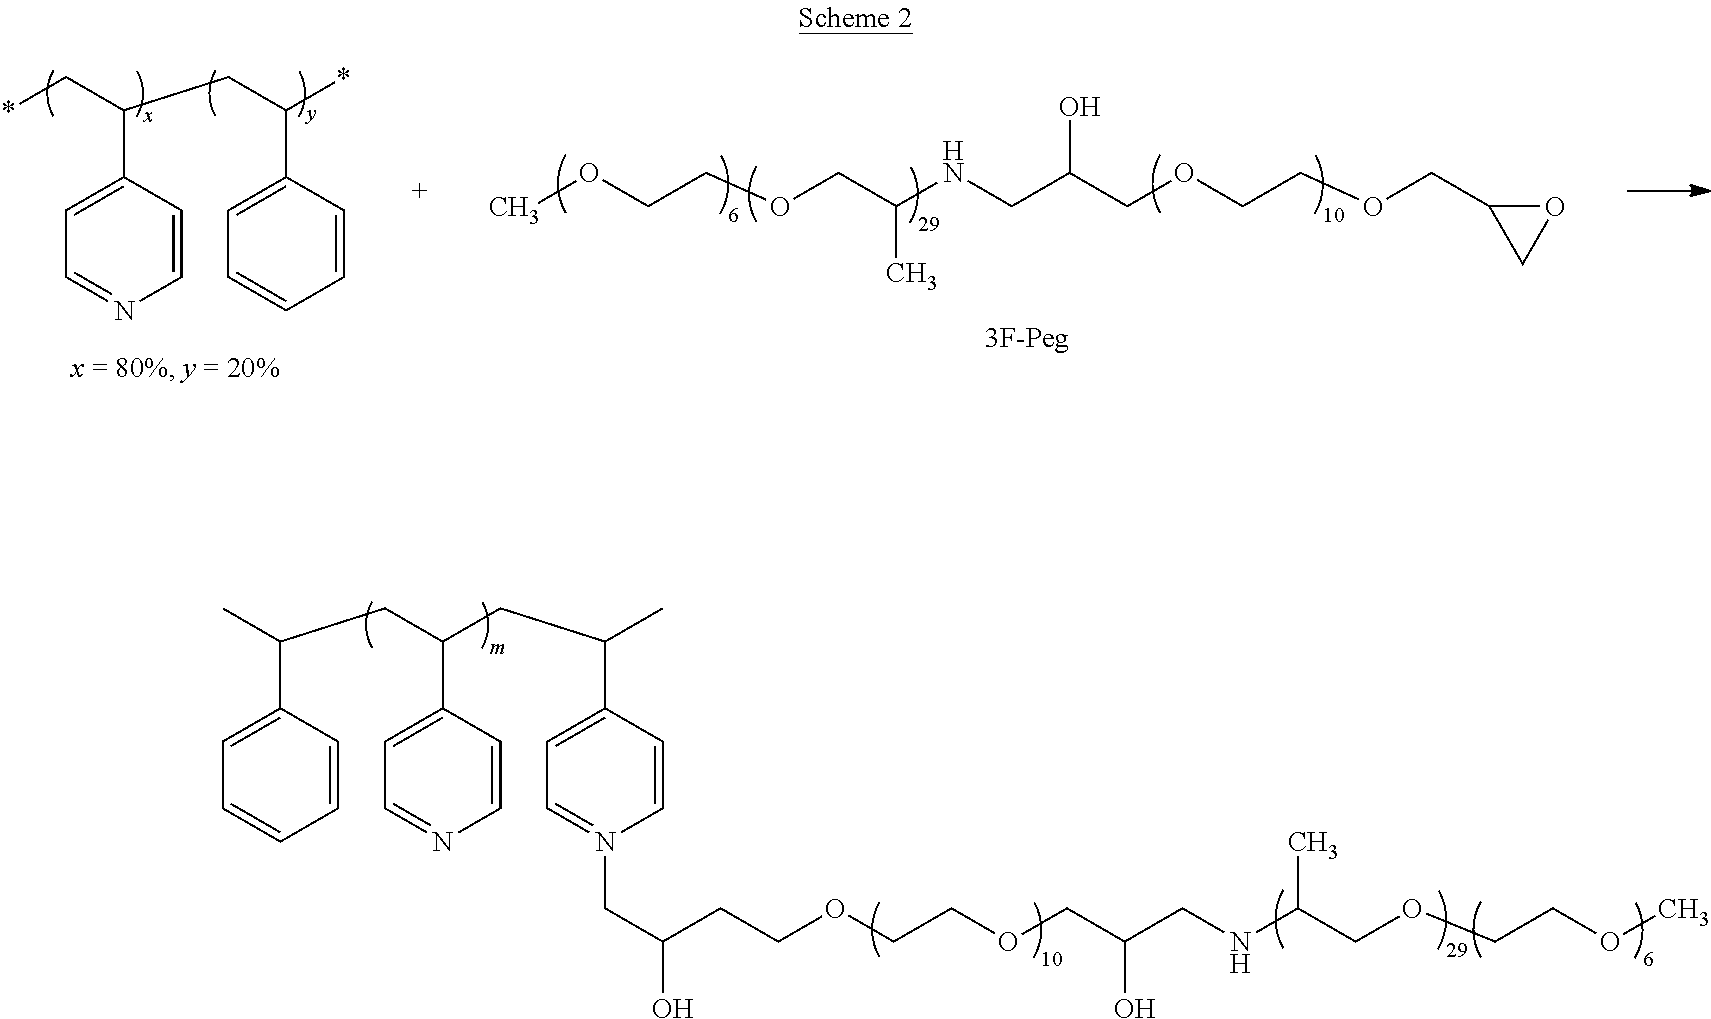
C1=CC(C(C*)CC(*)C2=CC=CC=C2)=CC=N1.COCCOCC(NCC(COCCOCC1OC1)O)C.C1=CC(C(C)CC(CC(C2=CC=N(CC(O)CCOCCOCC(CNC(COCCOC)C)O)C=C2)C)C2=CC=NC=C2)=CC=C1
